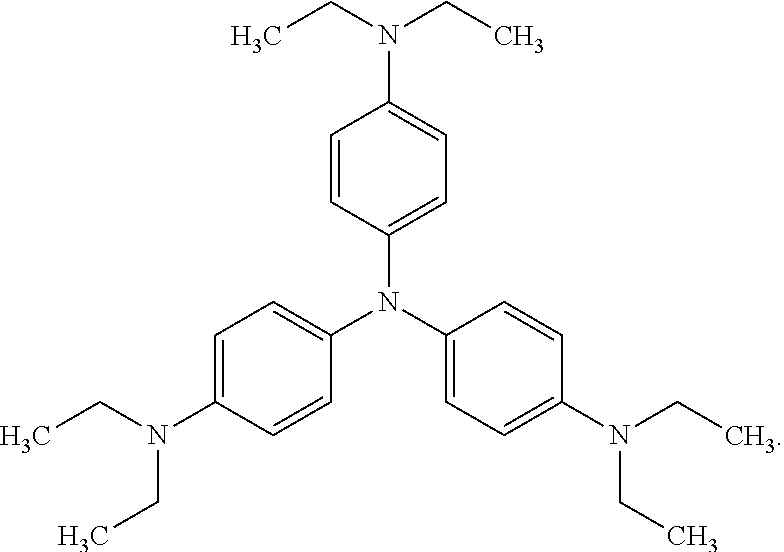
C1=C(N(CC)CC)C=CC(N(C2=CC=C(N(CC)CC)C=C2)C2=CC=C(N(CC)CC)C=C2)=C1
